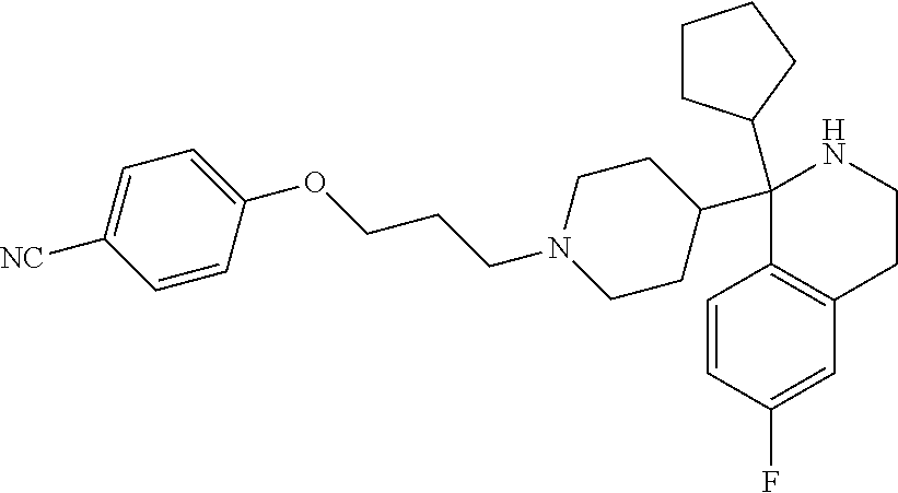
C1(C2(C3CCCC3)C3=C(C=C(F)C=C3)CCN2)CCN(CCCOC2=CC=C([NC])C=C2)CC1
